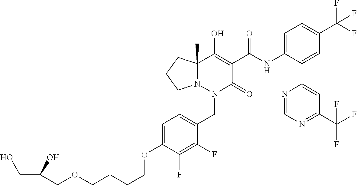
C1=C(OCCCCOCC(CO)O)C(F)=C(F)C(CN2C(=O)C(C(=O)NC3=CC=C(C(F)(F)F)C=C3C3=CC(C(F)(F)F)=NC=N3)=C(O)C3(C)N2CCC3)=C1
